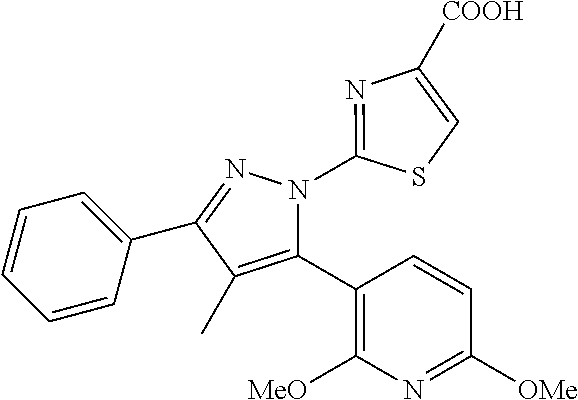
C1=CC=C(C2=NN(C3=NC([COOH])=CS3)C(C3=C([MeO])N=C([OMe])C=C3)=C2C)C=C1
